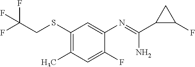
C1(SCC(F)(F)F)=C(C)C=C(F)C(N=C(C2C(F)C2)N)=C1
